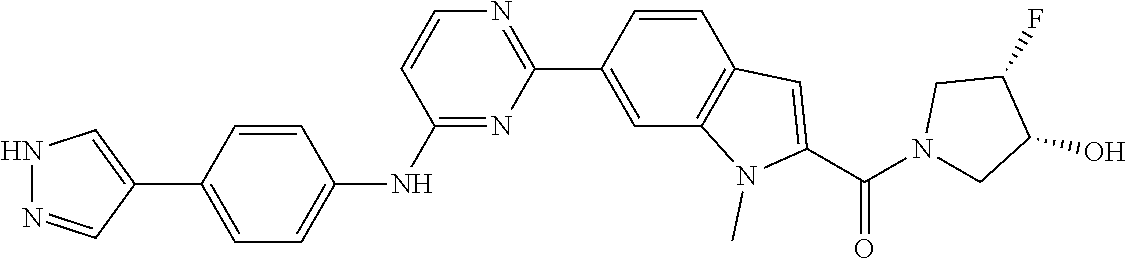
N1N=CC(C2=CC=C(NC3=NC(C4=CC5=C(C=C4)C=C(C(N4CC(O)C(F)C4)=O)N5C)=NC=C3)C=C2)=C1
